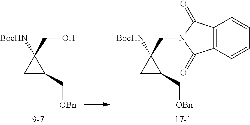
C1C(C[OBn])C1(CO)[BocHN].C1C(C[OBn])C1(CN1C(=O)C2=C(C1=O)C=CC=C2)[BocHN]
